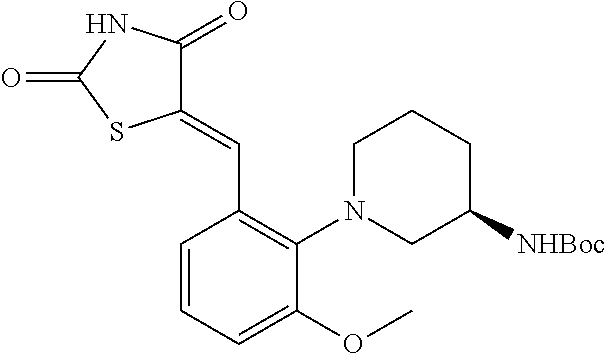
C1(=CC2=C(N3CC([NHBoc])CCC3)C(OC)=CC=C2)C(=O)NC(=O)S1
